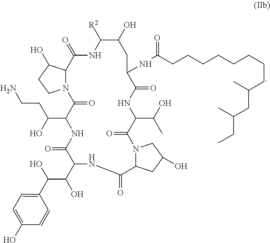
C(C1C(=O)N2C(C(O)CC2)C(=O)NC([R2])C(O)CC(NC(=O)CCCCCCCCC(CC(C)CC)C)C(=O)NC(C(O)C)C(=O)N2C(CC(O)C2)C(=O)NC(C(C(O)C2=CC=C(O)C=C2)O)C(=O)N1)(CCN)O
